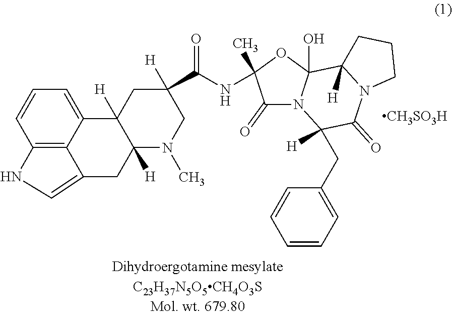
C12=C3C(=CC=C1)C1([H])C([H])(CC3=CN2)N(C)CC(C(NC2(C)C(=O)N3C(O)(O2)C2([H])N(C(=O)C3(CC3=CC=CC=C3)[H])CCC2)=O)([H])C1.[CH3SO3H]
